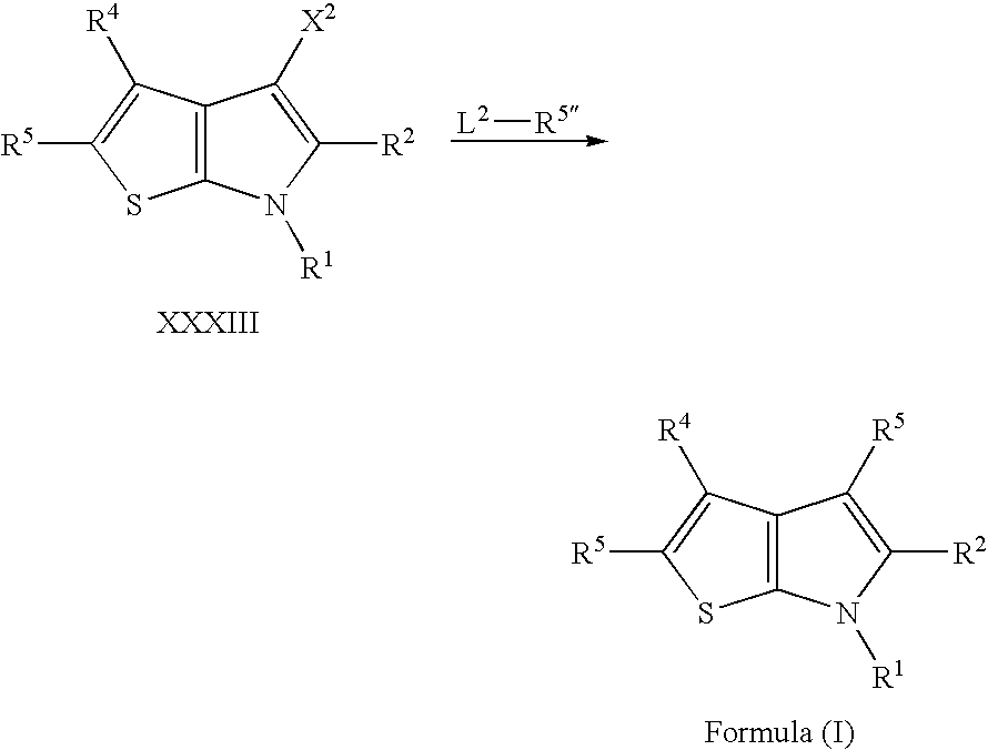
C12=C(N([R1])C([R2])=C1[R5])SC([R5])=C2[R4].C12=C(N([R1])C([R2])=C1[X2])SC([R5])=C2[R4].[L2][R5]
